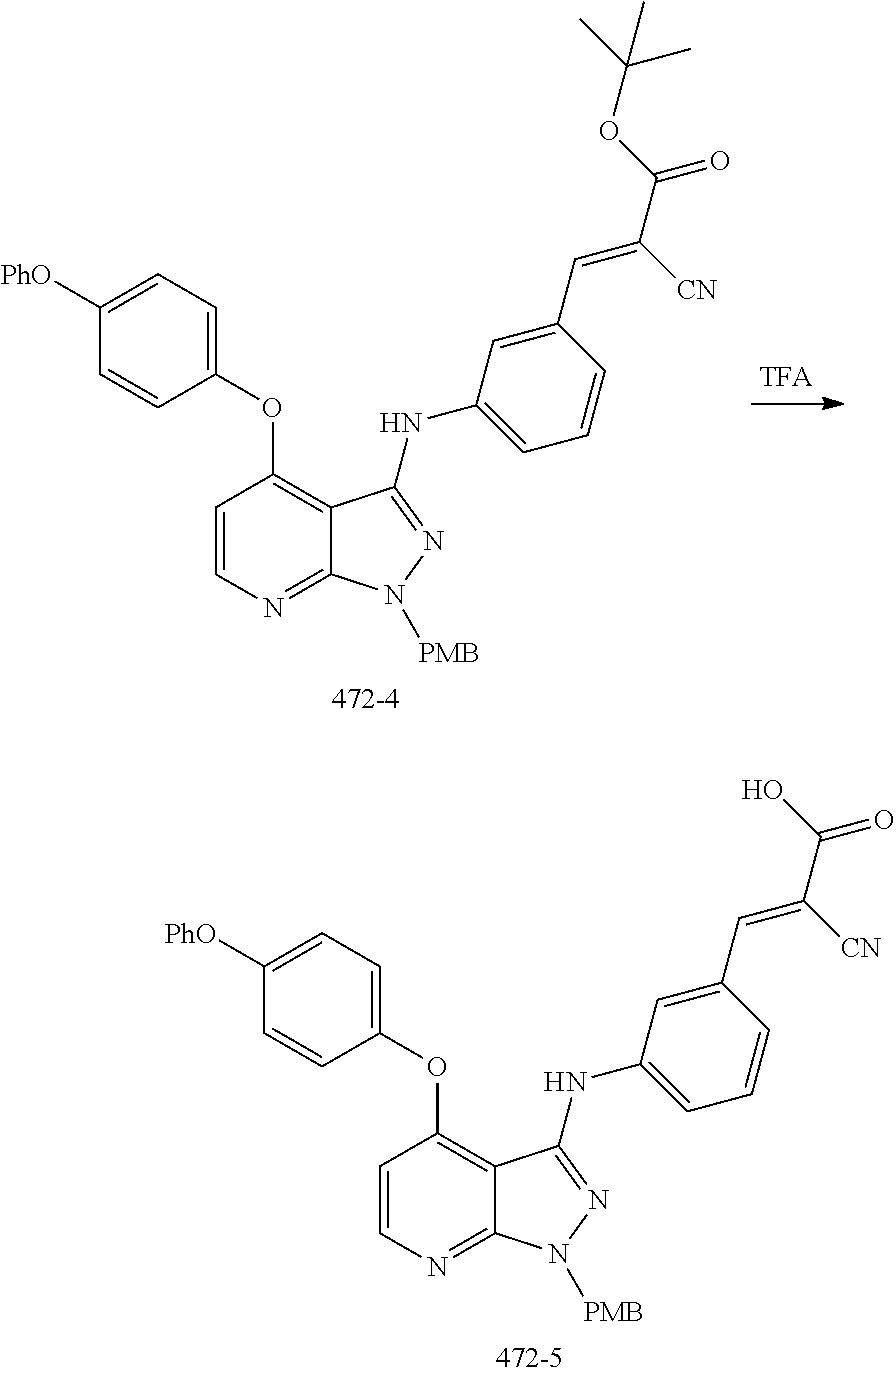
C1=CN=C2C(=C1OC1=CC=C([PhO])C=C1)C(NC1=CC=CC(C=C(C(O)=O)[CN])=C1)=NN2[PMB].C1=CN=C2C(=C1OC1=CC=C([PhO])C=C1)C(NC1=CC=CC(C=C(C(OC(C)(C)C)=O)[CN])=C1)=NN2[PMB]
